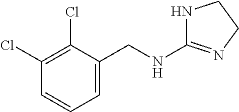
C1=C(CNC2=NCCN2)C(Cl)=C(Cl)C=C1
